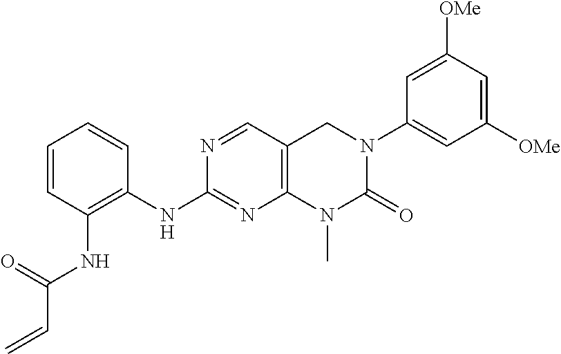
C1=CC(NC(C=C)=O)=C(NC2=NC3=C(C=N2)CN(C2=CC([OMe])=CC([OMe])=C2)C(=O)N3C)C=C1
